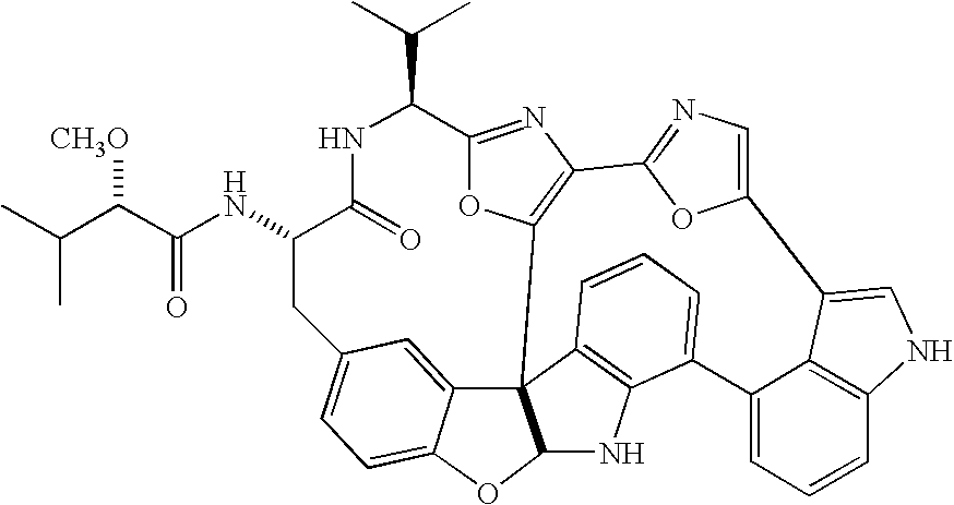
C(C1C2=NC3=C(O2)C24C5=CC(=CC=C5OC2NC2=C4C=CC=C2C2=CC=CC4=C2C(=CN4)C2=CN=C3O2)CC(NC(C([CH3O])C(C)C)=O)C(=O)N1)(C)C
